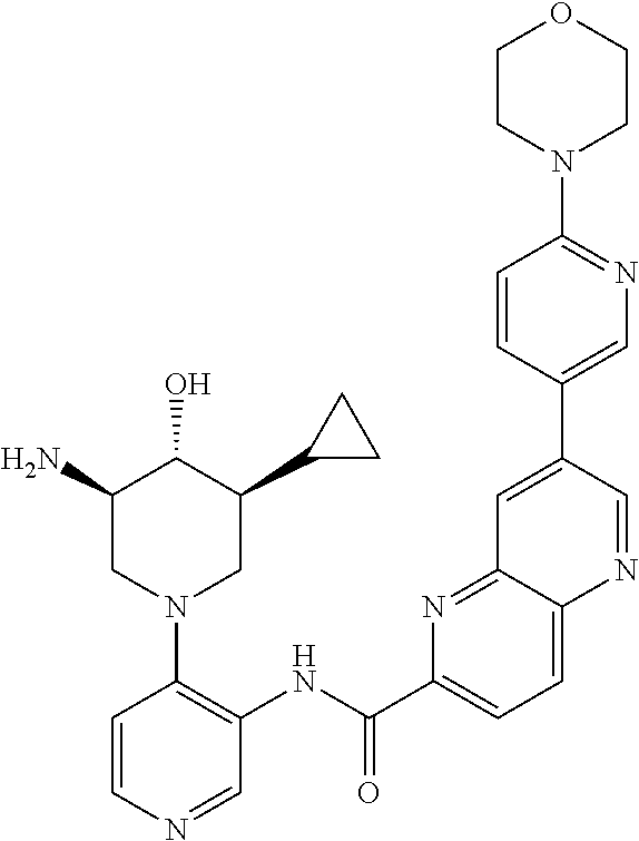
C1(N)CN(C2=C(NC(C3=CC=C4C(=N3)C=C(C3=CN=C(N5CCOCC5)C=C3)C=N4)=O)C=NC=C2)CC(C2CC2)C1O
